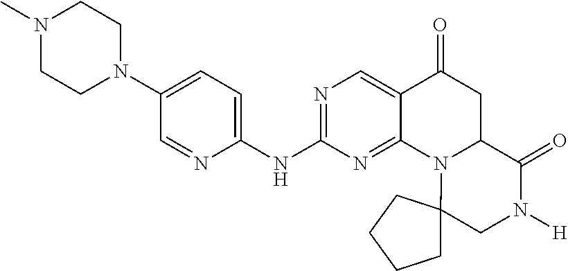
C1(NC2=NC=C3C(=N2)N2C(CC3=O)C(=O)N([H])CC23CCCC3)=CC=C(N2CCN(C)CC2)C=N1
